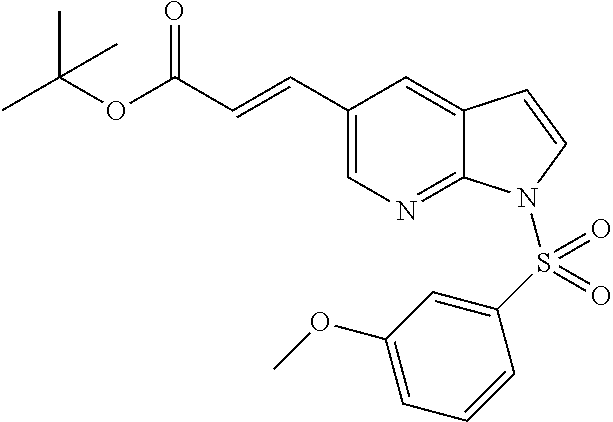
C(OC(C=CC1=CN=C2C(=C1)C=CN2S(C1=CC(OC)=CC=C1)(=O)=O)=O)(C)(C)C
